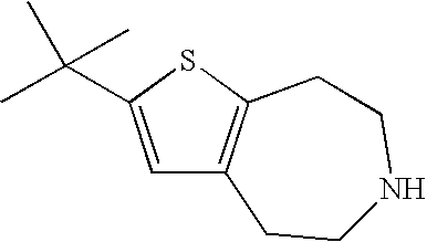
C1=C(C(C)(C)C)SC2=C1CCNCC2
